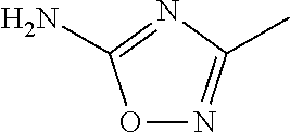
O1N=C(C)N=C1N
